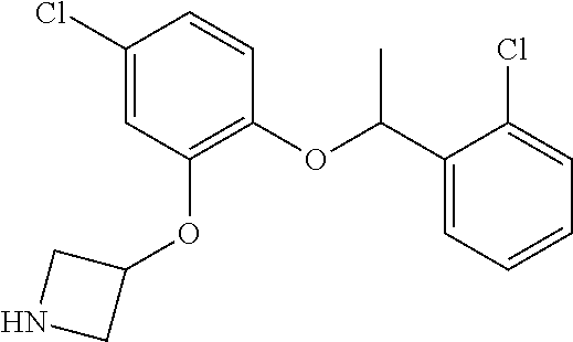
C1(Cl)=CC(OC2CNC2)=C(OC(C2=CC=CC=C2Cl)C)C=C1
